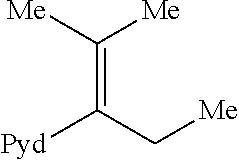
C(=C(C[Me])[Pyd])([Me])[Me]
